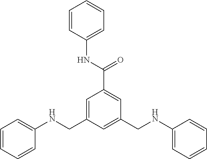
C1=C(CNC2=CC=CC=C2)C=C(C(NC2=CC=CC=C2)=O)C=C1CNC1=CC=CC=C1
